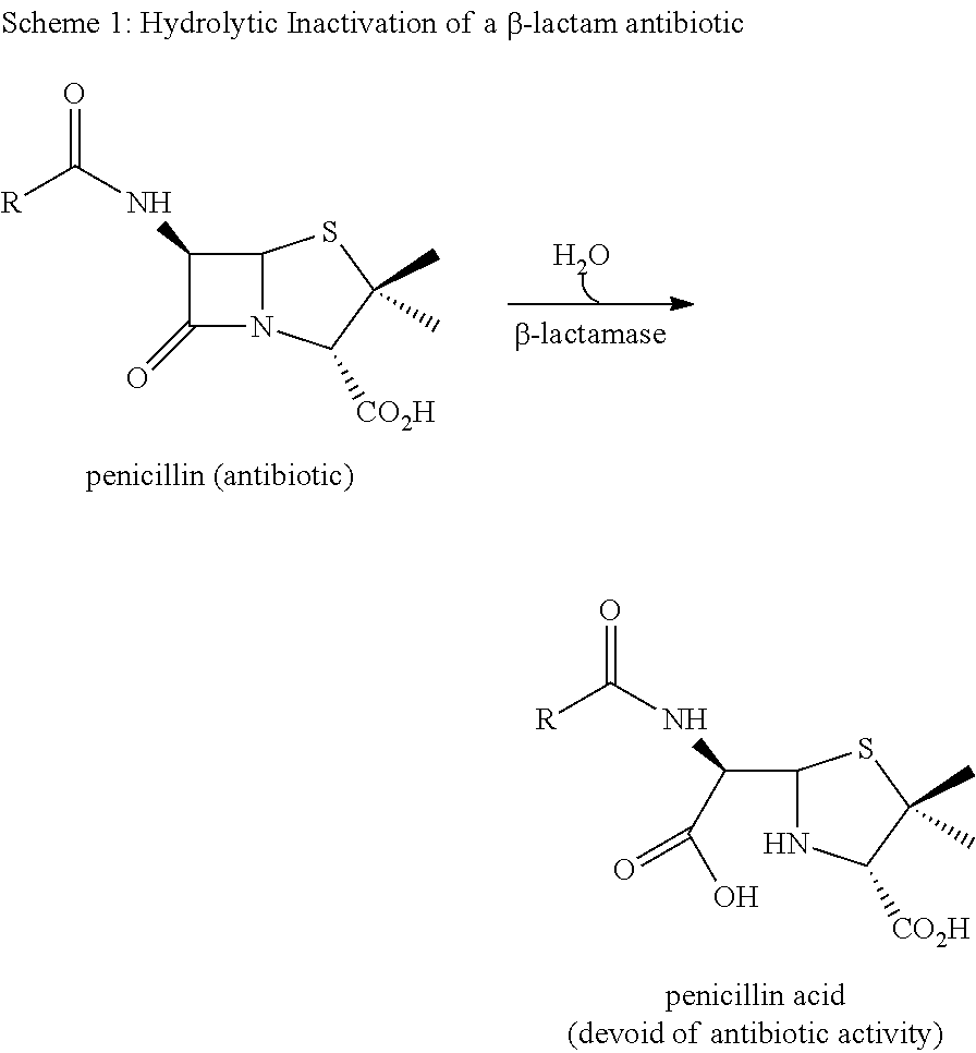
C(C1NC([CO2H])C(C)(C)S1)(NC([R])=O)C(O)=O.C1(NC([R])=O)C(=O)N2C1SC(C)(C)C2[CO2H].O
